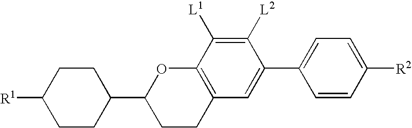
C1CC2=C(OC1C1CCC([R1])CC1)C([L1])=C([L2])C(C1=CC=C([R2])C=C1)=C2
